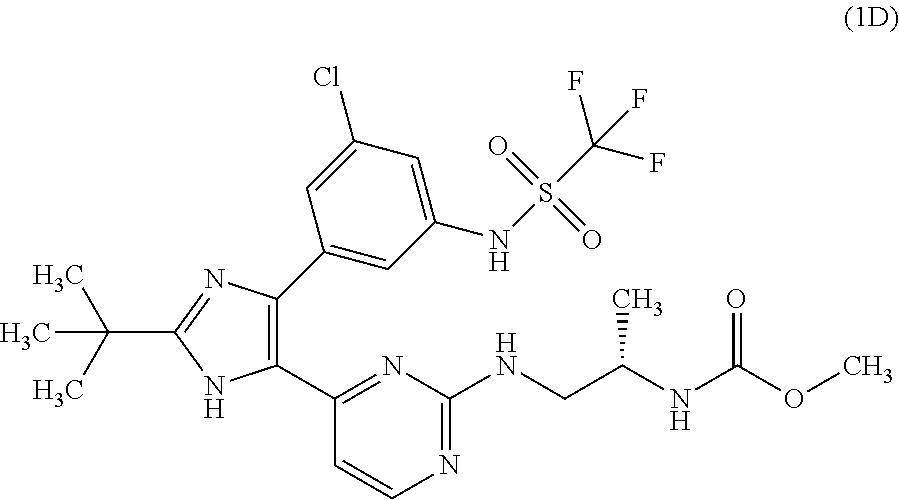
C1(C2=NC(NCC(NC(OC)=O)C)=NC=C2)=C(C2=CC(NS(=O)(=O)C(F)(F)F)=CC(Cl)=C2)N=C(C(C)(C)C)N1
